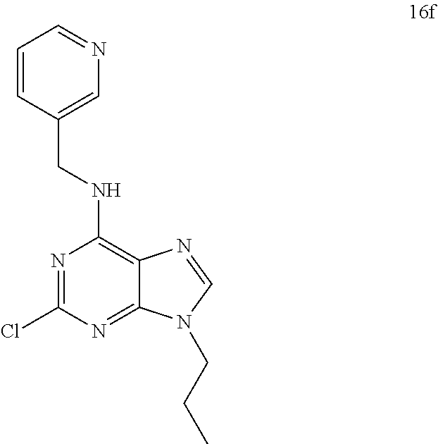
N1=C(Cl)N=C2C(=C1NCC1=CN=CC=C1)N=CN2CCC
